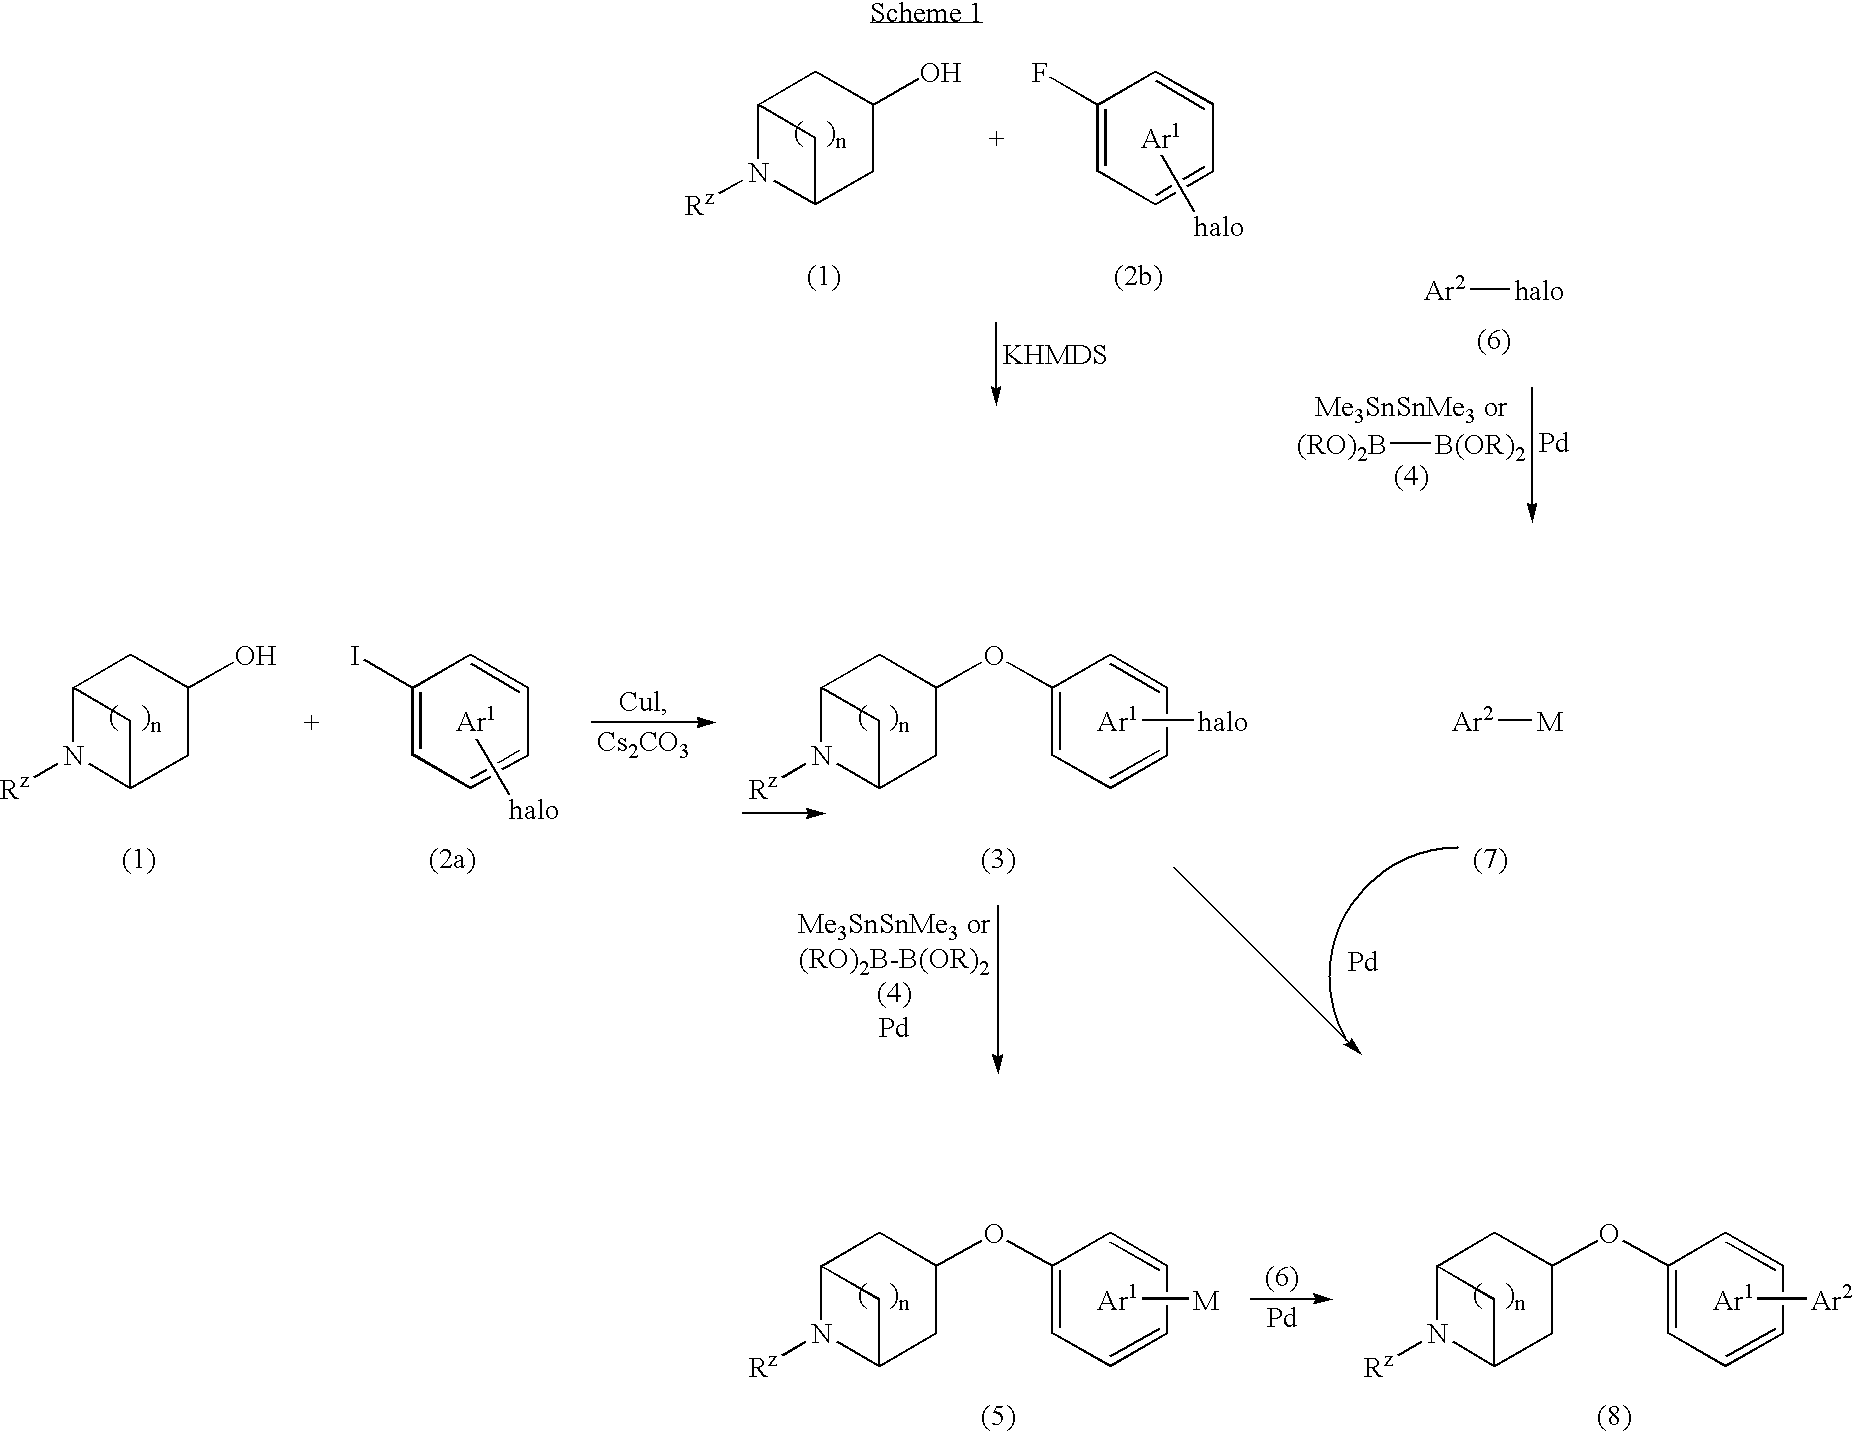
C12N([Rz])C(CC(OC3=CC=CC=C3)C1)C2.[Ar1][halo].C12N([Rz])C(CC(O)C1)C2.C1(I)=CC=CC=C1.[Ar1][halo].[Cs2CO3].[Ar2][M].[Pd].C12N([Rz])C(CC(OC3=CC=CC=C3)C1)C2.[Ar1][M].[Pd].C12N([Rz])C(CC(OC3=CC=CC=C3)C1)C2.[Ar1][Ar2].C12N([Rz])C(CC(O)C1)C2.C1(F)=CC=CC=C1.[Ar1][halo].[Ar2][halo].[(RO)2B][B(OR)2].[Pd]
